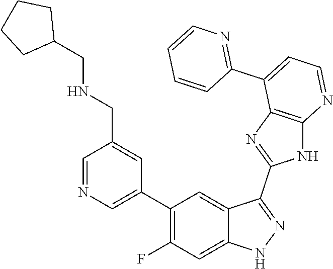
C1=NC=C(C2=C(F)C=C3C(=C2)C(C2=NC4=C(N2)N=CC=C4C2=NC=CC=C2)=NN3)C=C1CNCC1CCCC1
